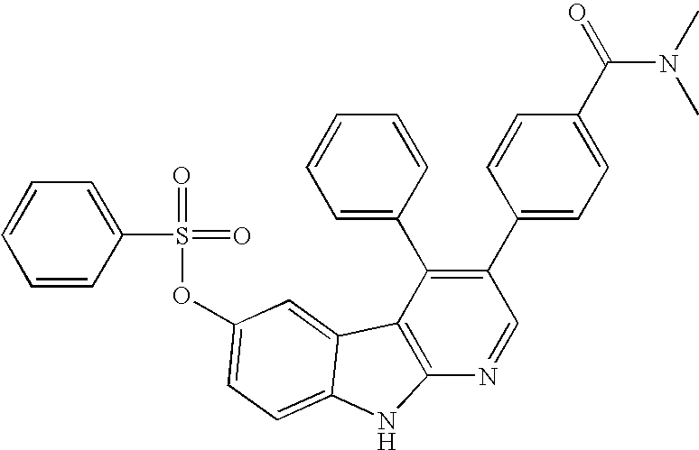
C1=CC(S(=O)(=O)OC2=CC=C3C(=C2)C2=C(N=CC(C4=CC=C(C(N(C)C)=O)C=C4)=C2C2=CC=CC=C2)N3)=CC=C1
